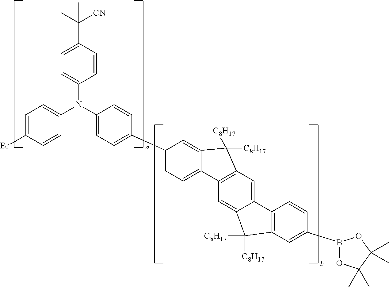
C1=C(Br)C=CC(N(C2=CC=C(C3=CC=C4C(=C3)C([C8H17])([C8H17])C3=C4C=C4C(=C3)C3=C(C=C(B5OC(C)(C)C(C)(C)O5)C=C3)C4([C8H17])[C8H17])C=C2)C2=CC=C(C(C)([CN])C)C=C2)=C1
